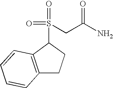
S(C1C2=C(CC1)C=CC=C2)(CC(N)=O)(=O)=O
